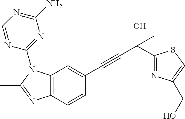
C12=C(C=CC(C#CC(O)(C)C3=NC(CO)=CS3)=C1)N=C(C)N2C1=NC(N)=NC=N1
